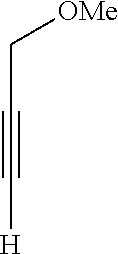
C([H])#CC[OMe]
